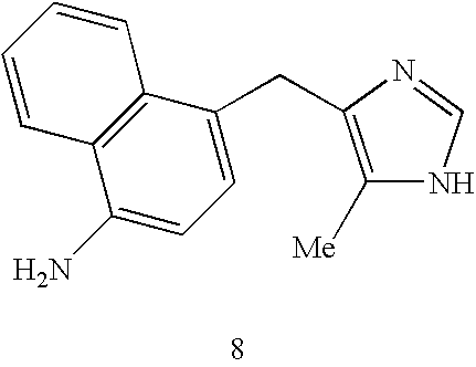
C12=C(C(CC3=C([Me])NC=N3)=CC=C1N)C=CC=C2
